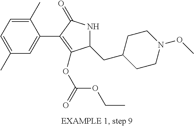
C1(C)=CC=C(C)C=C1C1=C(OC(OCC)=O)C(CC2CCN(OC)CC2)NC1=O
